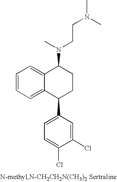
C1=CC=C2C(=C1)C(N(C)CCN(C)C)CCC2C1=CC=C(Cl)C(Cl)=C1
